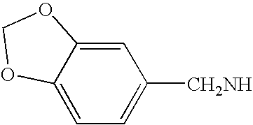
C12=CC=C([CH2NH])C=C1OCO2
